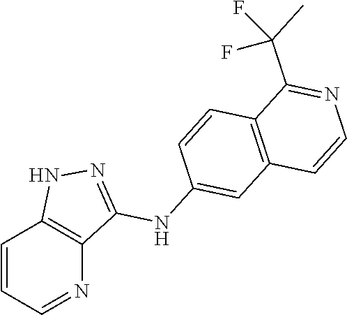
C1=CC=NC2=C1NN=C2NC1=CC2=C(C=C1)C(C(C)(F)F)=NC=C2
